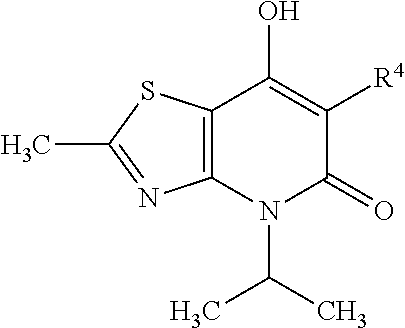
C12=C(N(C(C)C)C(=O)C([R4])=C1O)N=C(C)S2
